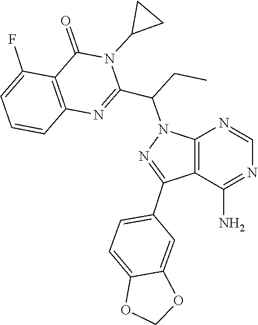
C1=NC2=C(C(C3=CC=C4C(=C3)OCO4)=NN2C(C2=NC3=C(C(F)=CC=C3)C(=O)N2C2CC2)CC)C(N)=N1
